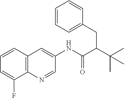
C12=C(N=CC(NC(C(C(C)(C)C)CC3=CC=CC=C3)=O)=C1)C(F)=CC=C2
